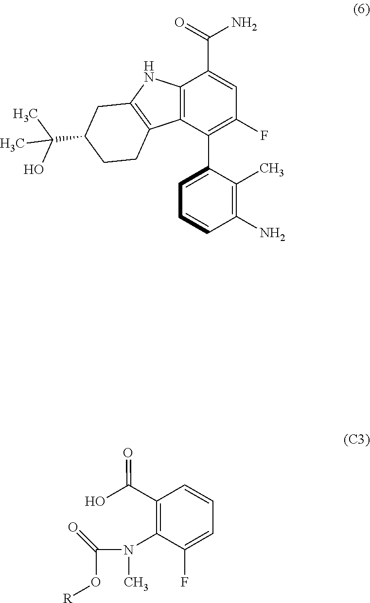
C12=C(C(C3=CC=CC(N)=C3C)=C(F)C=C1C(=O)N)C1=C(CC(C(C)(O)C)CC1)N2.N(C(O[R])=O)(C)C1=C(C(O)=O)C=CC=C1F
